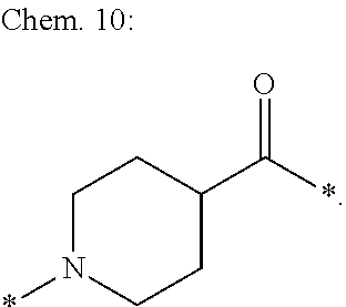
C1CC(C(*)=O)CCN1*
